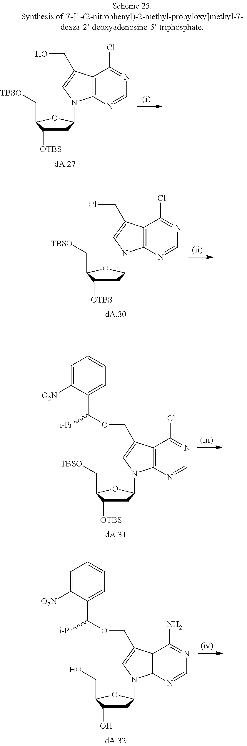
C1C([OTBS])C(C[TBSO])OC1N1C2=C(C(Cl)=NC=N2)C(CCl)=C1.C1C([OTBS])C(C[TBSO])OC1N1C2=C(C(Cl)=NC=N2)C(COC([i-Pr])C2=CC=CC=C2[O2N])=C1.C1C(O)C(CO)OC1N1C2=C(C(N)=NC=N2)C(COC([i-Pr])C2=CC=CC=C2[O2N])=C1.C1C([OTBS])C(C[TBSO])OC1N1C2=C(C(Cl)=NC=N2)C(CO)=C1
